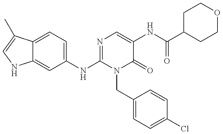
C12=CC=C(NC3=NC=C(NC(C4CCOCC4)=O)C(=O)N3CC3=CC=C(Cl)C=C3)C=C1NC=C2C
